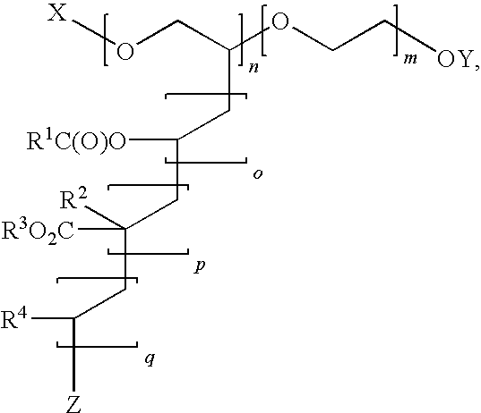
O(CC(OCC[OY])CC(CC([R2])(CC([R4])[Z])[R3O2C])[R1C(O)O])[X]
